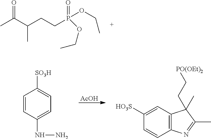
CC(C(CCP(OCC)(=O)OCC)C)=O.C1=CC(NN)=CC=C1[SO3H].[AcOH].C12=C(C=C([HO3S])C=C1)C(C)(CC[PO(OEt)2])C(C)=N2
